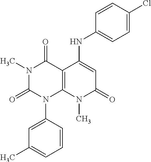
CN1C(=O)N(C2=CC(C)=CC=C2)C2=C(C1=O)C(NC1=CC=C(Cl)C=C1)=CC(=O)N2C
